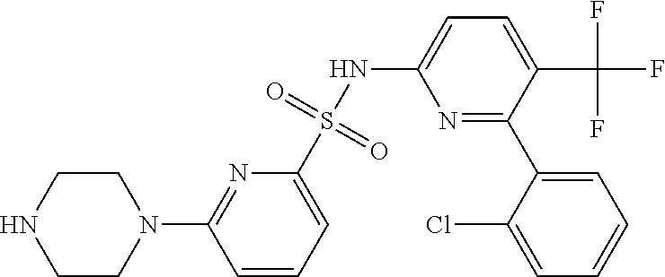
C1CN(C2=NC(S(NC3=CC=C(C(F)(F)F)C(C4=CC=CC=C4Cl)=N3)(=O)=O)=CC=C2)CCN1
